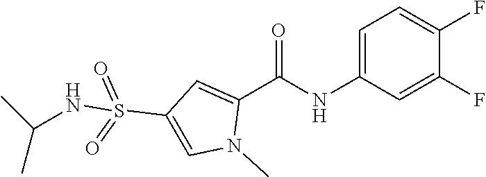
C1=C(NC(C2=CC(S(=O)(=O)NC(C)C)=CN2C)=O)C=C(F)C(F)=C1
